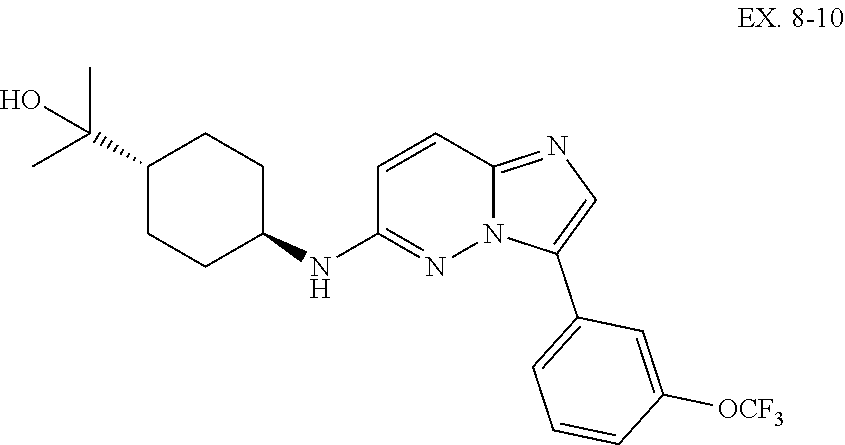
C1=CC2=NC=C(C3=CC=CC([OCF3])=C3)N2N=C1NC1CCC(C(O)(C)C)CC1
